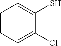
C1=CC=C(Cl)C(S)=C1
